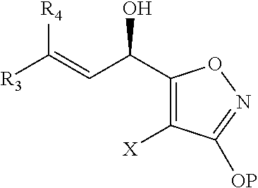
C1(C(C=C([R3])[R4])O)=C([X])C([OP])=NO1
